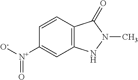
C1([N+]([O-])=O)=CC2=C(C=C1)C(=O)N(C)N2
